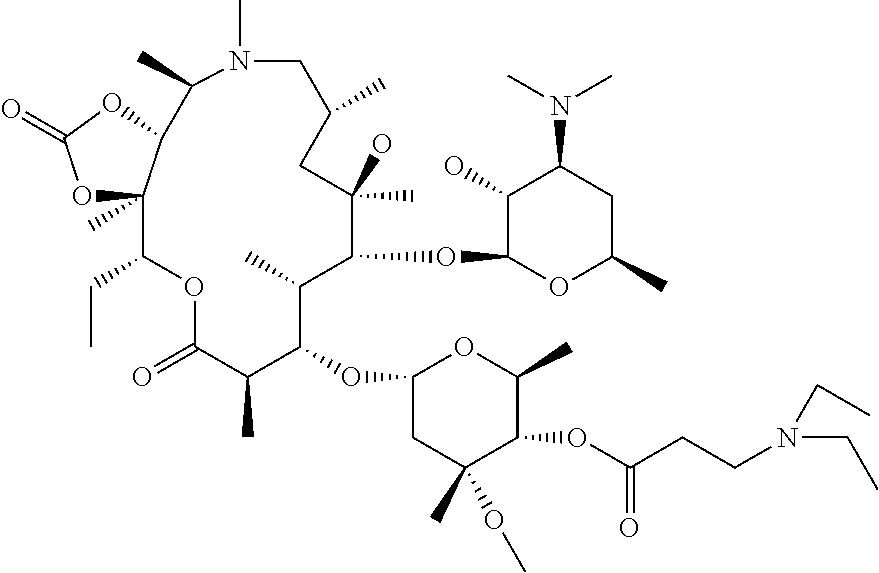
N1(C)CC(C)CC(O)(C)C(OC2OC(C)CC(N(C)C)C2O)C(C)C(OC2CC(C)(OC)C(OC(CCN(CC)CC)=O)C(C)O2)C(C)C(=O)OC(CC)C2(C)OC(=O)OC2C1C
